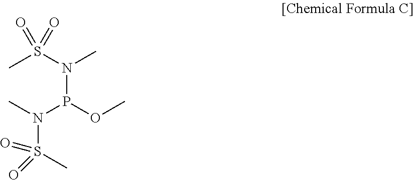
CS(N(C)P(OC)N(S(C)(=O)=O)C)(=O)=O
